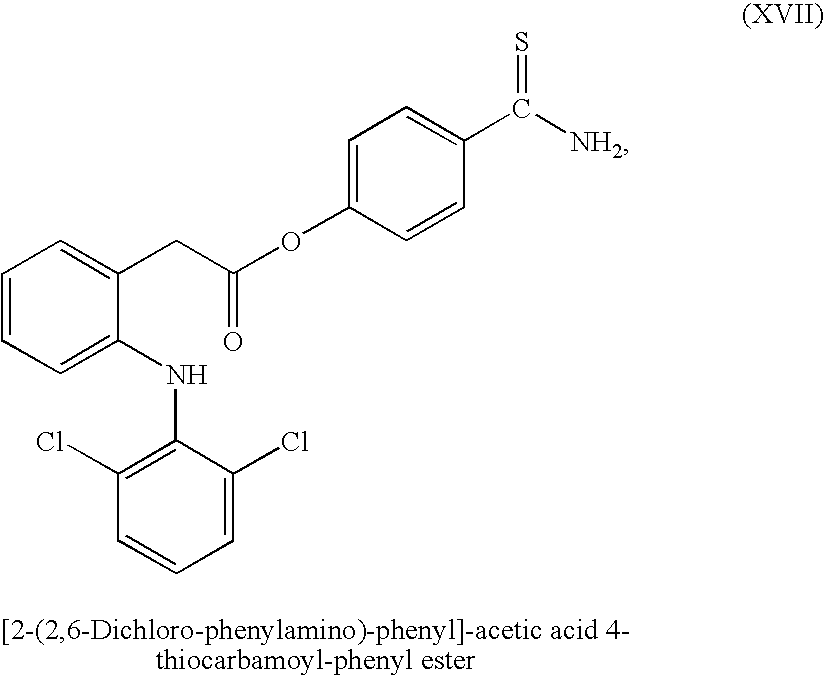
C1=CC=C(NC2=C(Cl)C=CC=C2Cl)C(CC(OC2=CC=C(C([NH2])=S)C=C2)=O)=C1
